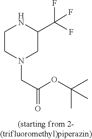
C1CN(CC(OC(C)(C)C)=O)CC(C(F)(F)F)N1
